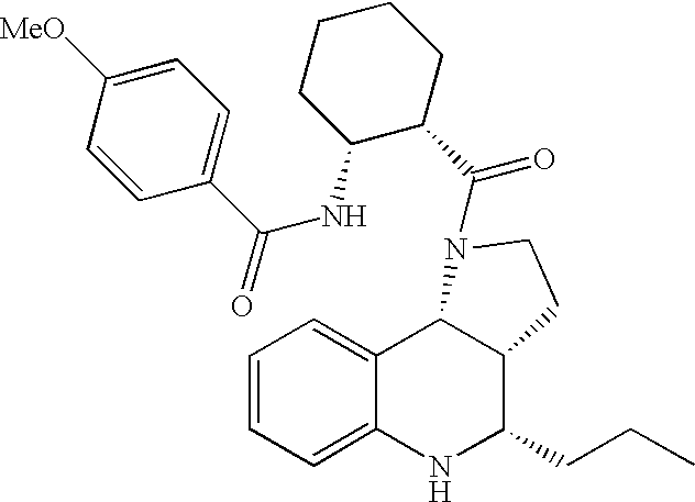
C12=CC=CC=C1NC(CCC)C1C2N(C(C2CCCCC2NC(C2=CC=C([MeO])C=C2)=O)=O)CC1
